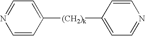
C1=CC([(CH2)k]C2=CC=NC=C2)=CC=N1
